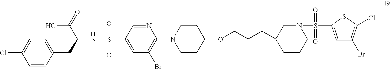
C1=CC(CC(NS(=O)(=O)C2=CC(Br)=C(N3CCC(OCCCC4CCCN(S(=O)(=O)C5=CC(Br)=C(Cl)S5)C4)CC3)N=C2)C(=O)O)=CC=C1Cl
